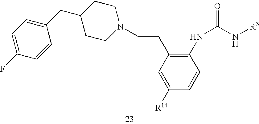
C1(CC2=CC=C(F)C=C2)CCN(CCC2=C(NC(N[R3])=O)C=CC([R14])=C2)CC1
